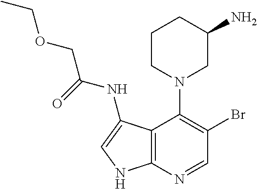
C1CN(C2=C(Br)C=NC3=C2C(NC(=O)COCC)=CN3)CC(N)C1
